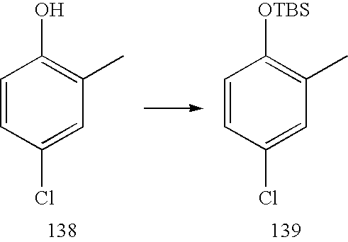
C1=CC(Cl)=CC(C)=C1O.C1=CC(Cl)=CC(C)=C1[OTBS]
